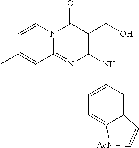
C1=CC(C)=CC2=NC(NC3=CC=C4C(=C3)C=C[AcN]4)=C(CO)C(=O)N12
